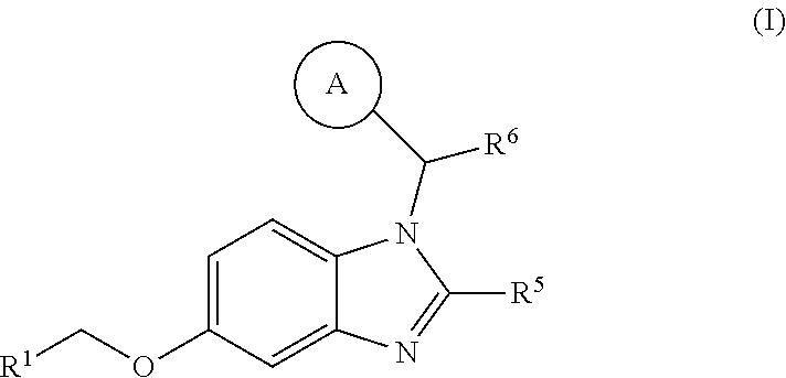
C1=C(OC[R1])C=C2C(=C1)N(C(C)[R6])C([R5])=N2.[A]
